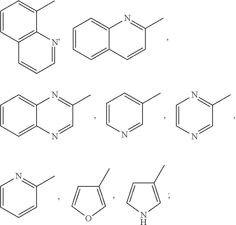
C1=CC2=C(C(C)=C1)N=CC=C2.C1=CC=C2C(=C1)N=C(C)C=C2.C1=CN=C(C)C=N1.C1=CC=C(C)C=N1.C1=CC=C2C(=C1)N=C(C)C=N2.C1=CN=C(C)C=C1.C1(C)=CNC=C1.C1(C)=COC=C1
